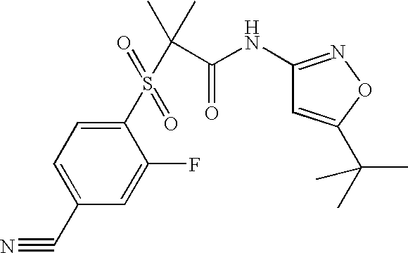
C1=C(C#N)C=C(F)C(S(C(C(=O)NC2=NOC(C(C)(C)C)=C2)(C)C)(=O)=O)=C1
